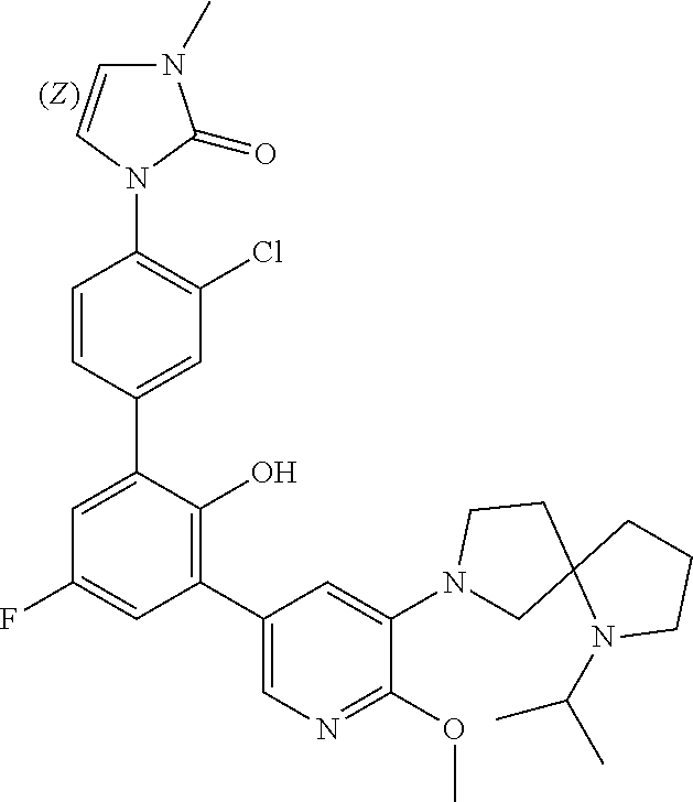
C1=CC(C2=CC(F)=CC(C3=CN=C(OC)C(N4CC5(CC4)N(C(C)C)CCC5)=C3)=C2O)=CC(Cl)=C1N1C(=O)N(C)C=C1
